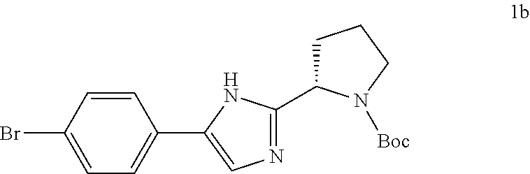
C1=C(Br)C=CC(C2=CN=C(C3CCCN3[Boc])N2)=C1
